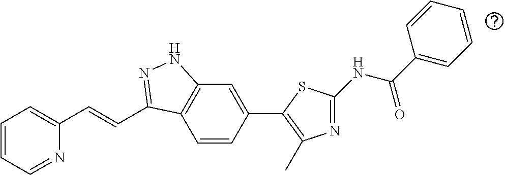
C1=CC=NC(C=CC2=NNC3=C2C=CC(C2=C(C)N=C(NC(C4=CC=CC=C4)=O)S2)=C3)=C1
